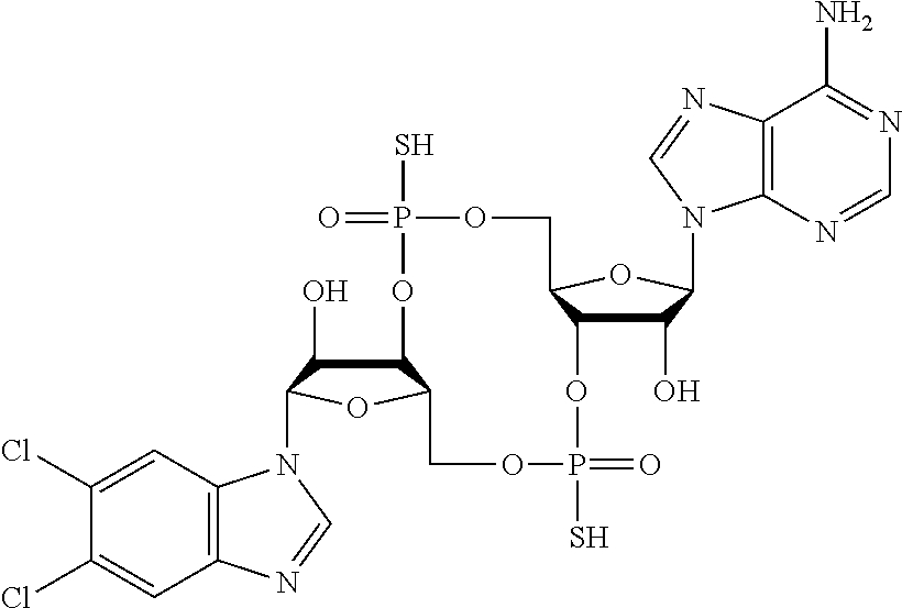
C12C(O)C(N3C4=C(C=C(Cl)C(Cl)=C4)N=C3)OC1COP(S)(=O)OC1C(O)C(N3C4=C(C(N)=NC=N4)N=C3)OC1COP(S)(=O)O2
